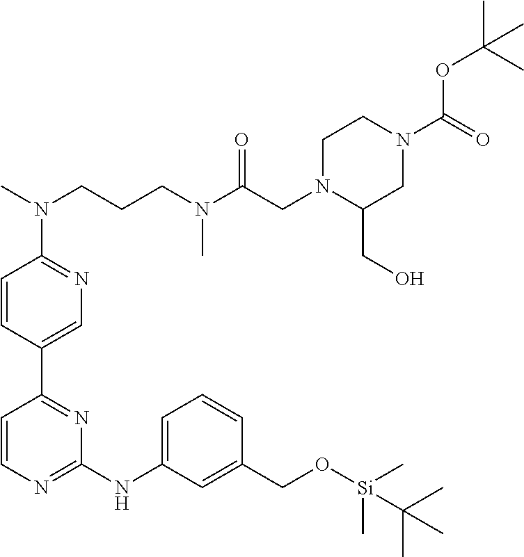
C1=CN=C(NC2=CC=CC(CO[Si](C)(C)C(C)(C)C)=C2)N=C1C1=CN=C(N(C)CCCN(C(CN2C(CO)CN(C(=O)OC(C)(C)C)CC2)=O)C)C=C1
